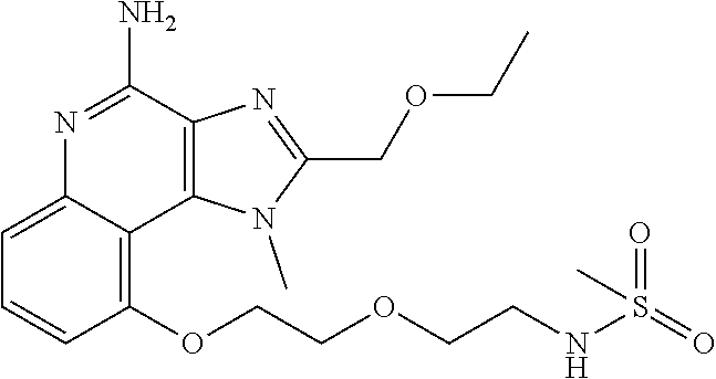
C1(OCCOCCNS(=O)(=O)C)=C2C(=CC=C1)N=C(N)C1=C2N(C)C(COCC)=N1
